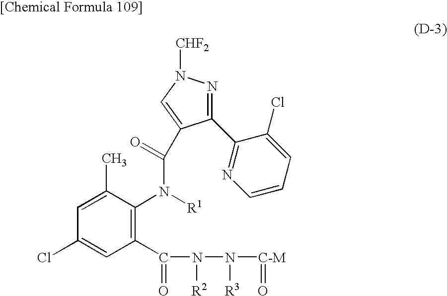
C1(C2=NC=CC=C2Cl)=NN([CHF2])C=C1C(N(C1=C(C(=O)N(N([C-M]=O)[R3])[R2])C=C(Cl)C=C1C)[R1])=O
